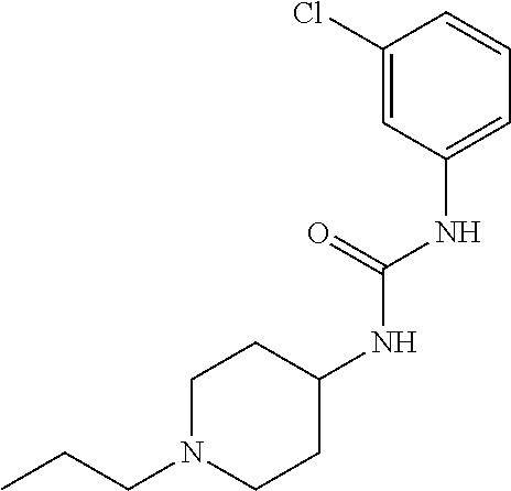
C1=C(NC(NC2CCN(CCC)CC2)=O)C=C(Cl)C=C1
